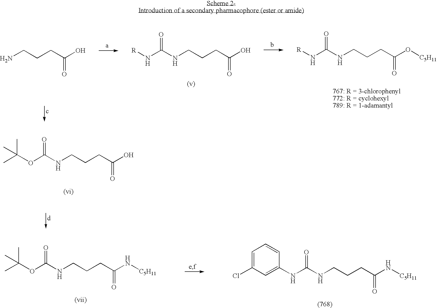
[R]NC(NCCCC(O)=O)=O.[R]NC(NCCCC(O[C5H11])=O)=O.NCCCC(O)=O.CC(OC(NCCCC(O)=O)=O)(C)C.CC(OC(NCCCC(N[C5H11])=O)=O)(C)C.C1(NC(NCCCC(N[C5H11])=O)=O)=CC(Cl)=CC=C1
